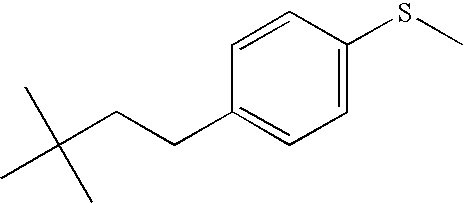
C1=C(SC)C=CC(CCC(C)(C)C)=C1
